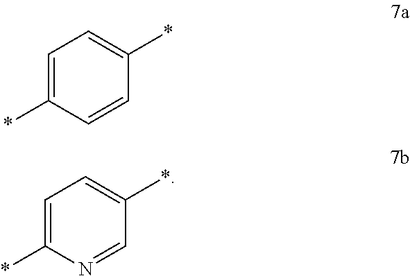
C1=C(*)C=CC(*)=C1.C1=C(*)N=CC(*)=C1
